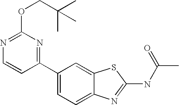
C1(C2=CC=C3C(=C2)SC(NC(C)=O)=N3)=NC(OCC(C)(C)C)=NC=C1
